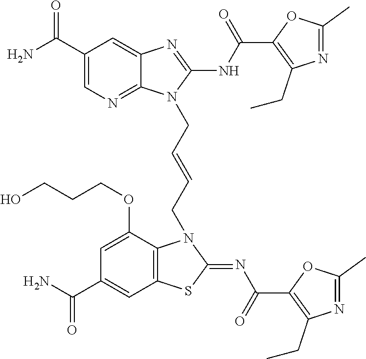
NC(C1=CN=C2C(=C1)N=C(NC(=O)C1=C(CC)N=C(C)O1)N2CC=CCN1C2=C(C=C(C(N)=O)C=C2OCCCO)SC1=NC(=O)C1=C(CC)N=C(C)O1)=O
